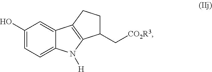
C1(O)=CC=C2C(=C1)C1=C(N2[H])C(C[CO2R3])CC1
